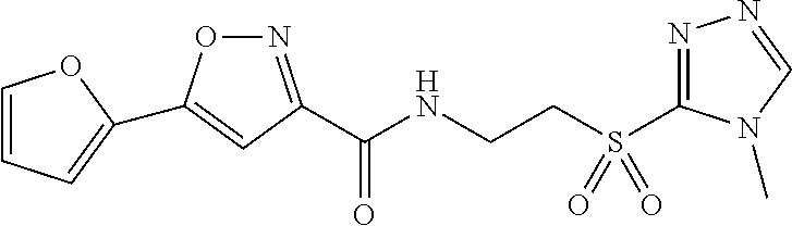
N1=C(C(NCCS(=O)(=O)C2=NN=CN2C)=O)C=C(C2=CC=CO2)O1
